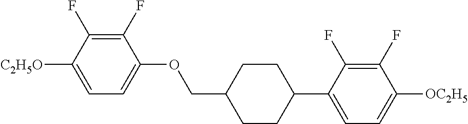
C1(F)=C(F)C([C2H5O])=CC=C1OCC1CCC(C2=CC=C([OC2H5])C(F)=C2F)CC1
